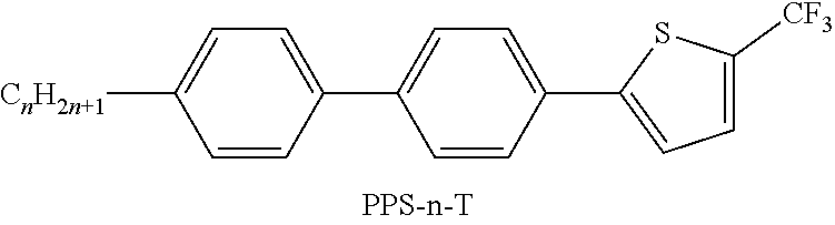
C1=CC(C2=CC=C(C3=CC=C([CF3])S3)C=C2)=CC=C1[CnH2n+1]
